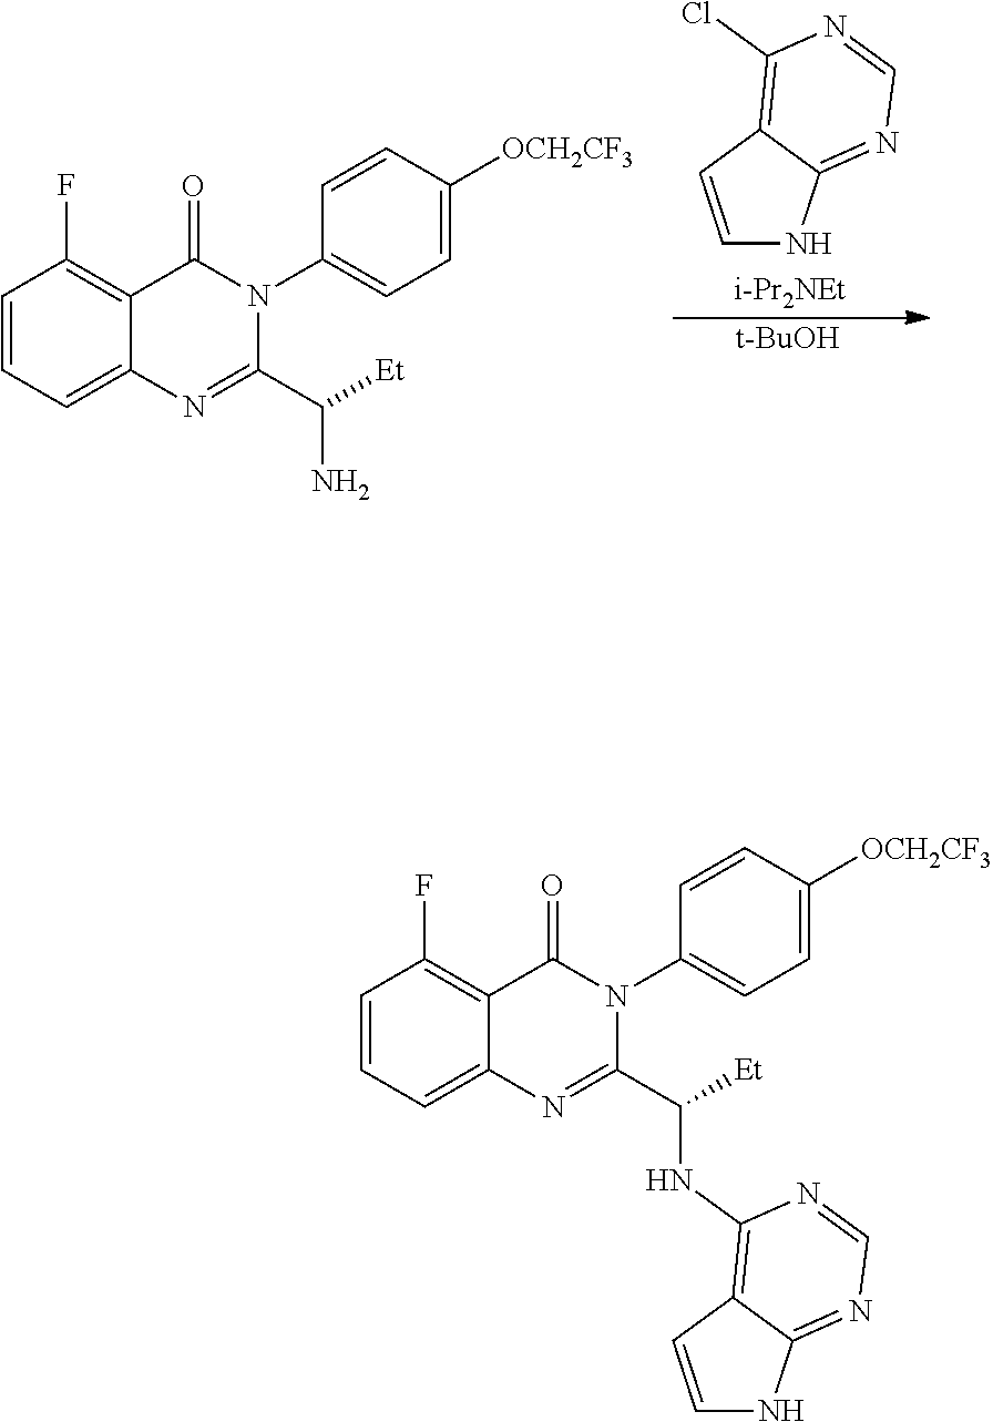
C1=CC2=C(Cl)N=CN=C2N1.[i-Pr2NEt].[t-BuOH].C1=CC=C2C(=C1F)C(=O)N(C1=CC=C([OCH2CF3])C=C1)C(C([Et])N)=N2.C1=CC=C2C(=C1F)C(=O)N(C1=CC=C([OCH2CF3])C=C1)C(C([Et])NC1=C3C(=NC=N1)NC=C3)=N2
